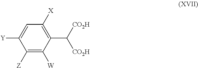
C1([W])=C([Z])C([Y])=CC([X])=C1C([CO2H])[CO2H]
